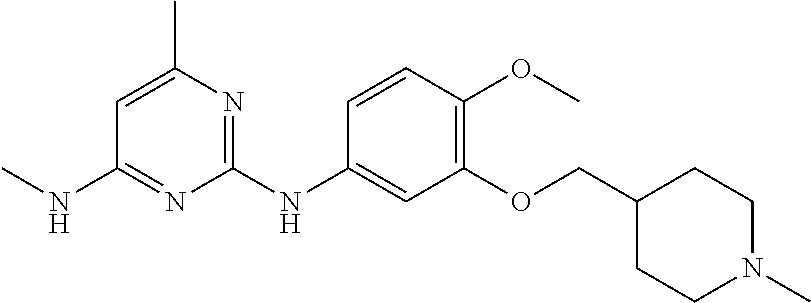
C1=C(C)N=C(NC2=CC(OCC3CCN(C)CC3)=C(OC)C=C2)N=C1NC
